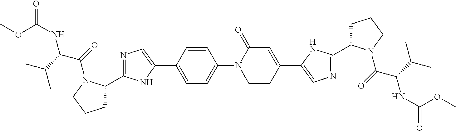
COC(=O)NC(C(C)C)C(=O)N1C(C2=NC=C(C3=CC=C(N4C=CC(C5=CN=C(C6CCCN6C(C(NC(OC)=O)C(C)C)=O)N5)=CC4=O)C=C3)N2)CCC1
